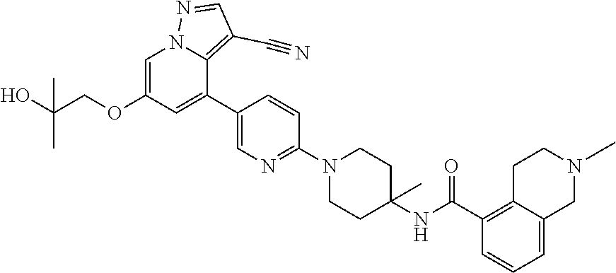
C1=C(OCC(O)(C)C)C=C(C2=CN=C(N3CCC(NC(C4=C5CCN(C)CC5=CC=C4)=O)(C)CC3)C=C2)C2=C(C#N)C=NN12
